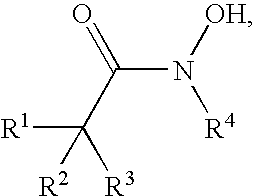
C(N([OH])[R4])(C([R3])([R1])[R2])=O
